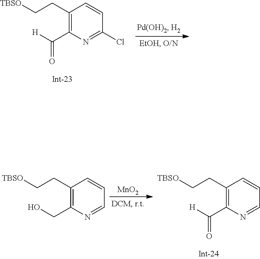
C1(CC[TBSO])=C(C([H])=O)N=C(Cl)C=C1.C1(CC[TBSO])=C(C([H])=O)N=CC=C1.C1(CC[TBSO])=C(CO)N=CC=C1.[MnO2]
